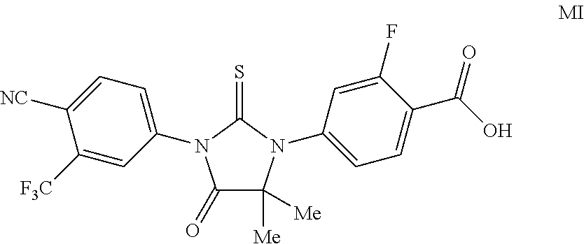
C1(=O)C([Me])([Me])N(C2=CC=C(C(O)=O)C(F)=C2)C(=S)N1C1=CC=C([NC])C([F3C])=C1
